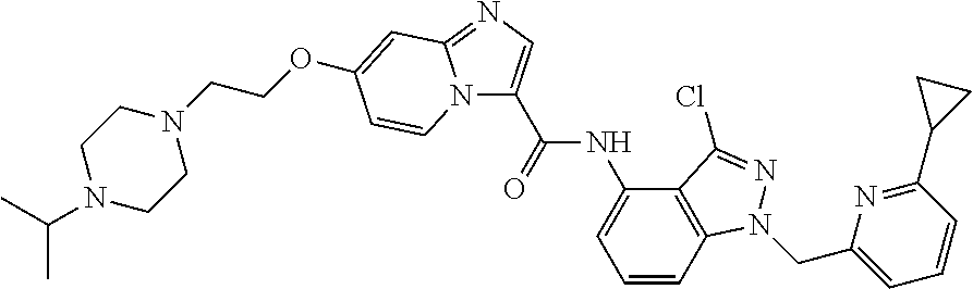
C1N(C(C)C)CCN(CCOC2=CC3=NC=C(C(=O)NC4=CC=CC5=C4C(Cl)=NN5CC4=CC=CC(C5CC5)=N4)N3C=C2)C1
